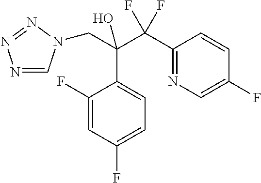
N1=CN(CC(O)(C(C2=NC=C(F)C=C2)(F)F)C2=CC=C(F)C=C2F)N=N1
